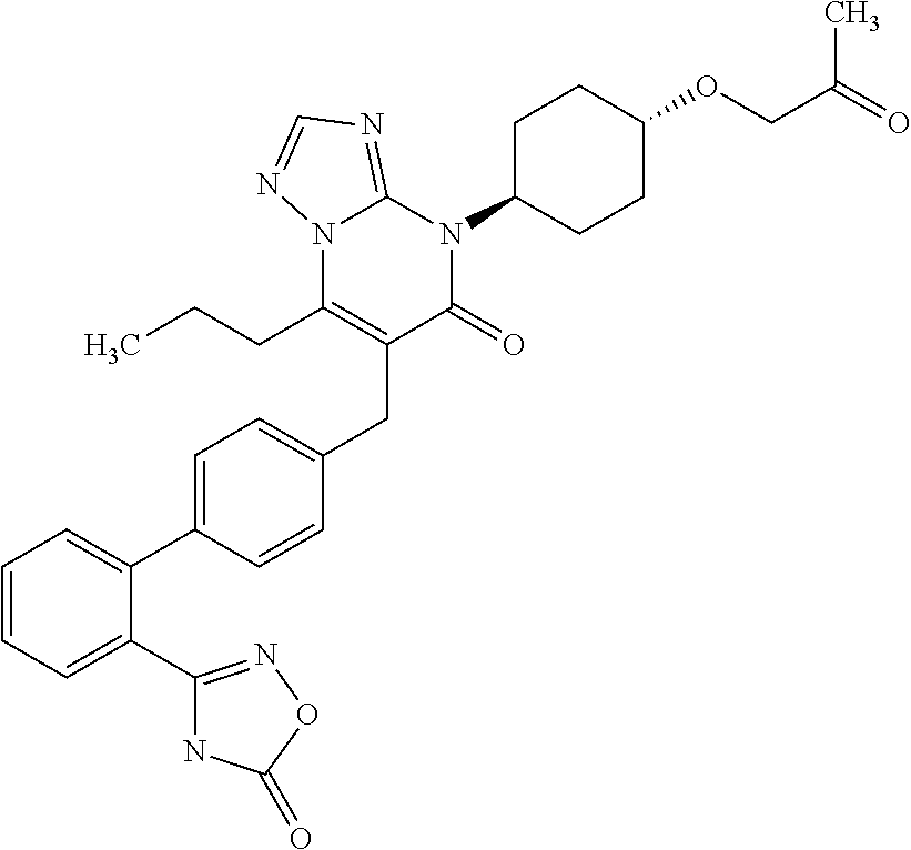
C1=CC=C(C2=NOC(=O)N2)C(C2=CC=C(CC3=C(CCC)N4C(=NC=N4)N(C4CCC(OCC(=O)C)CC4)C3=O)C=C2)=C1
